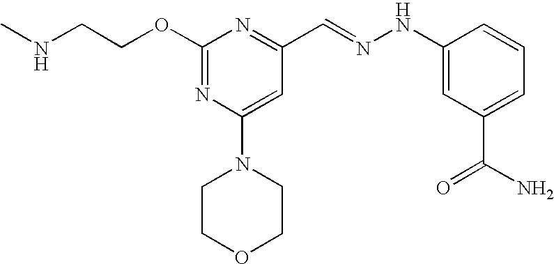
C(COC1=NC(N2CCOCC2)=CC(C=NNC2=CC(C(N)=O)=CC=C2)=N1)NC
